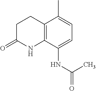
C1CC(=O)NC2=C1C(C)=CC=C2NC(=O)C
